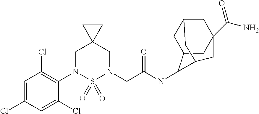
C1=C(Cl)C=C(Cl)C(N2S(=O)(=O)N(CC(NC3C4CC5CC(C(=O)N)(CC3C5)C4)=O)CC3(C2)CC3)=C1Cl
